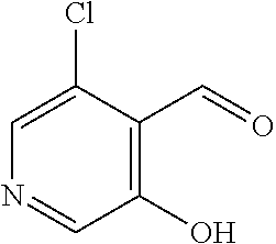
N1=CC(O)=C(C=O)C(Cl)=C1
